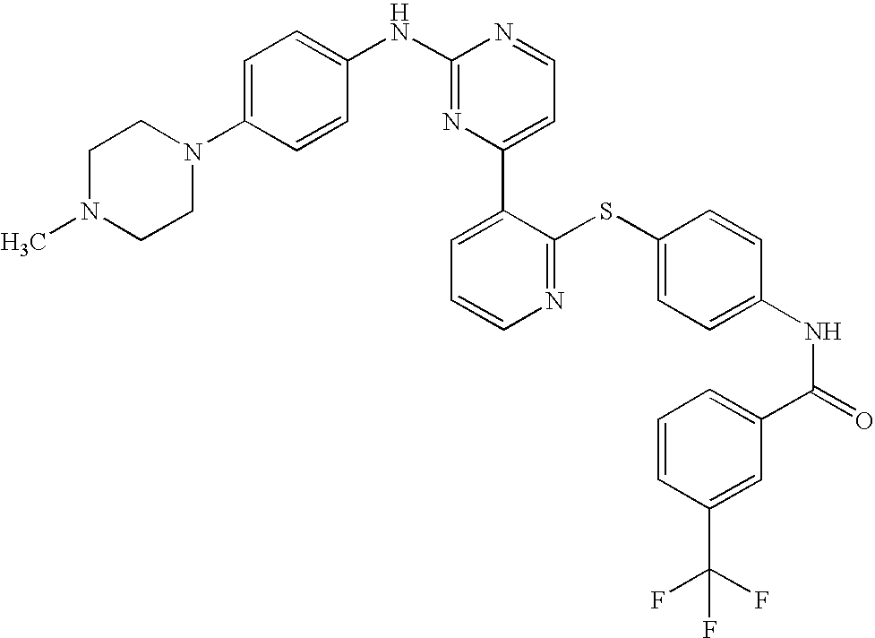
C1(NC2=CC=C(N3CCN(C)CC3)C=C2)=NC(C2=CC=CN=C2SC2=CC=C(NC(=O)C3=CC=CC(C(F)(F)F)=C3)C=C2)=CC=N1
